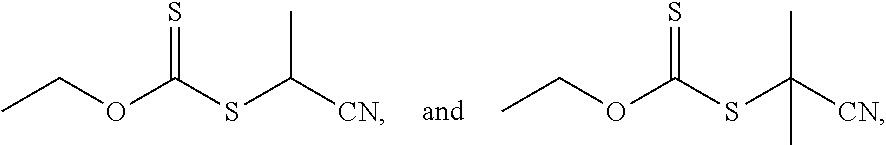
CCOC(SC([CN])C)=S.CCOC(SC([CN])(C)C)=S
